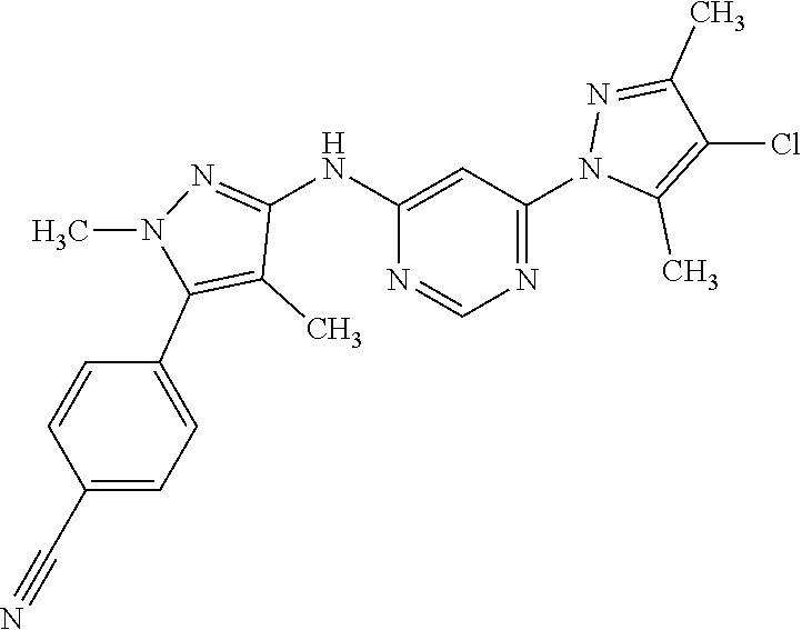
C1(NC2=NN(C)C(C3=CC=C(C#N)C=C3)=C2C)=CC(N2C(C)=C(Cl)C(C)=N2)=NC=N1
